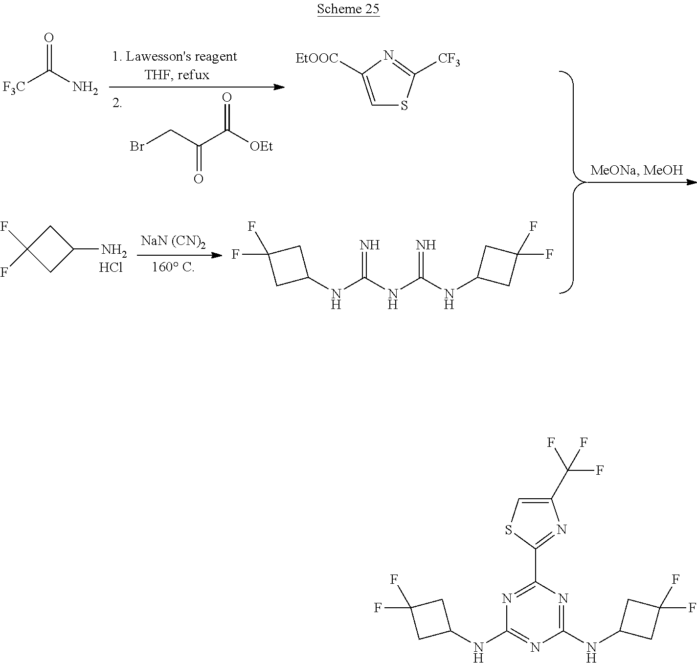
BrCC(C([OEt])=O)=O.C1C(F)(F)CC1N.Cl.[F3C]C(N)=O.C1=C([EtOOC])N=C([CF3])S1.N(C(=N)NC(NC1CC(F)(F)C1)=N)C1CC(F)(F)C1.N(C1=NC(NC2CC(F)(F)C2)=NC(C2=NC(C(F)(F)F)=CS2)=N1)C1CC(F)(F)C1
